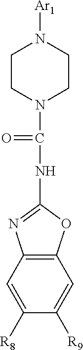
C1CN(C(NC2=NC3=C(O2)C=C([R9])C([R8])=C3)=O)CCN1[Ar1]
